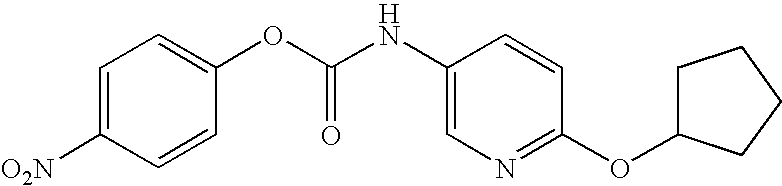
C1=C([O2N])C=CC(OC(NC2=CN=C(OC3CCCC3)C=C2)=O)=C1
